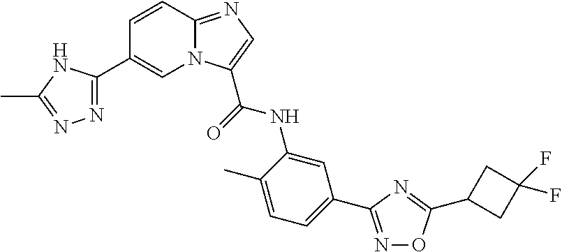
C1=CC2=NC=C(C(=O)NC3=CC(C4=NOC(C5CC(F)(F)C5)=N4)=CC=C3C)N2C=C1C1=NN=C(C)N1
